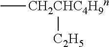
C[CH2CHC4H9n][C2H5]
